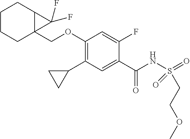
C1(OCC23C(CCCC2)C3(F)F)=C(C2CC2)C=C(C(NS(=O)(=O)CCOC)=O)C(F)=C1
